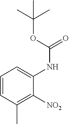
C1=CC(C)=C([NO2])C(NC(OC(C)(C)C)=O)=C1
